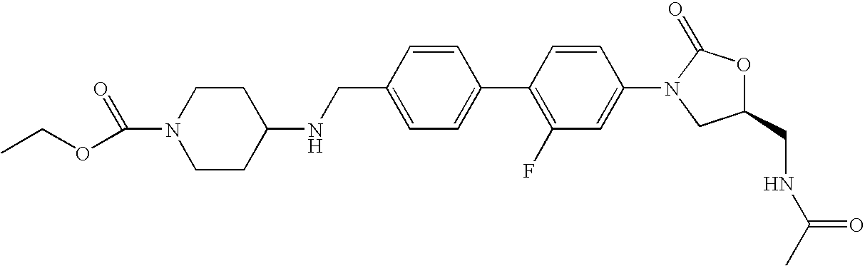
C1(CNC2CCN(C(=O)OCC)CC2)=CC=C(C2=C(F)C=C(N3CC(CNC(C)=O)OC3=O)C=C2)C=C1
